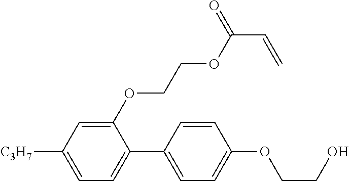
C1(OCCOC(=O)C=C)=CC([C3H7])=CC=C1C1=CC=C(OCCO)C=C1
